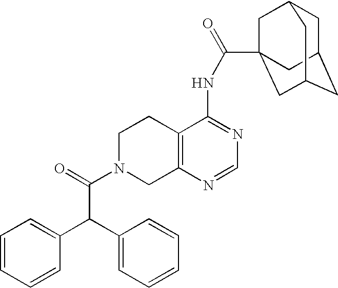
C1N(C(=O)C(C2=CC=CC=C2)C2=CC=CC=C2)CC2=C(C1)C(NC(=O)C13CC4CC(CC(C1)C4)C3)=NC=N2
